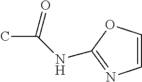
O=C(NC1=NC=CO1)C
